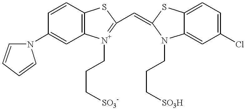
C12=C(C=CC(N3C=CC=C3)=C1)SC(C=C1N(CCC[SO3H])C3=CC(Cl)=CC=C3S1)=[N+]2CCC[SO3-]
